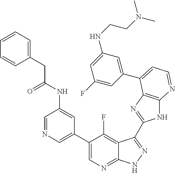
C1=NC=C(C2=CN=C3C(=C2F)C(C2=NC4=C(N2)N=CC=C4C2=CC(NCCN(C)C)=CC(F)=C2)=NN3)C=C1NC(=O)CC1=CC=CC=C1
